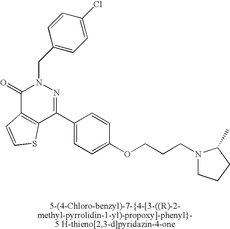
C1(=O)C2=C(C(C3=CC=C(OCCCN4CCCC4C)C=C3)=NN1CC1=CC=C(Cl)C=C1)SC=C2
